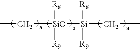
CC[SiO]([R8])([R9])[Si](CC)([R8])[R9]
